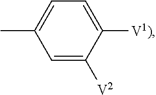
C1=C([V2])C([V1)])=CC=C1C
